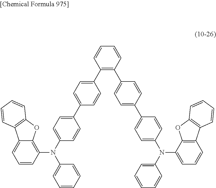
C1(C2=CC=C(C3=CC=C(N(C4=C5C(=CC=C4)C4=C(O5)C=CC=C4)C4=CC=CC=C4)C=C3)C=C2)=C(C2=CC=C(C3=CC=C(N(C4=CC=CC=C4)C4=CC=CC5=C4OC4=C5C=CC=C4)C=C3)C=C2)C=CC=C1
